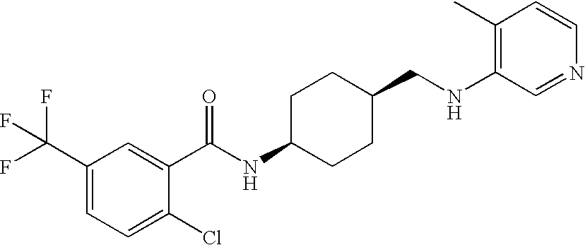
C1(C(F)(F)F)=CC=C(Cl)C(C(NC2CCC(CNC3=C(C)C=CN=C3)CC2)=O)=C1
